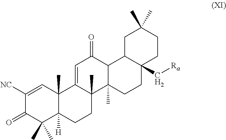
C1([NC])=CC2(C)C([H])(C(C)(C)C1=O)CCC1(C)C2=CC(=O)C2C1(C)CCC1(C[Ra])C2CC(C)(C)CC1
